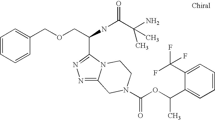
C1=CC=CC(COCC(NC(=O)C(C)(N)C)C2=NN=C3N2CCN(C(=O)OC(C2=CC=CC=C2C(F)(F)F)C)C3)=C1
